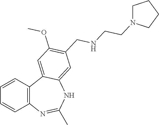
C12=C(N=C(C)NC3=CC(CNCCN4CCCC4)=C(OC)C=C13)C=CC=C2
